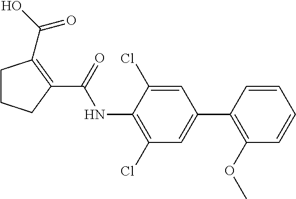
C1CCC(C(NC2=C(Cl)C=C(C3=C(OC)C=CC=C3)C=C2Cl)=O)=C1C(=O)O
